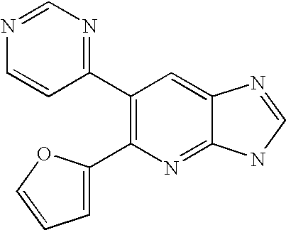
N1=CN=C(C2=C(C3=CC=CO3)N=C3C(=C2)N=CN3)C=C1
